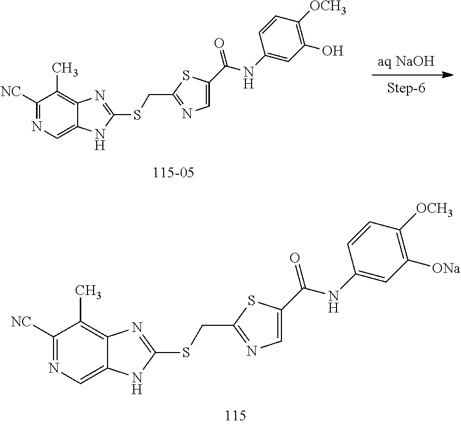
C1([NC])=NC=C2C(=C1C)N=C(SCC1=NC=C(C(NC3=CC([ONa])=C([OCH3])C=C3)=O)S1)N2.C1([NC])=NC=C2C(=C1C)N=C(SCC1=NC=C(C(NC3=CC(O)=C([OCH3])C=C3)=O)S1)N2
